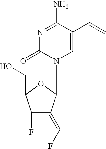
N1=C(N)C(C=C)=CN(C2C(=CF)C(F)C(CO)O2)C1=O
